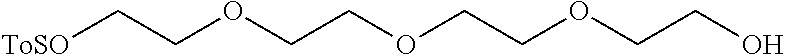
[ToSO]CCOCCOCCOCCO
